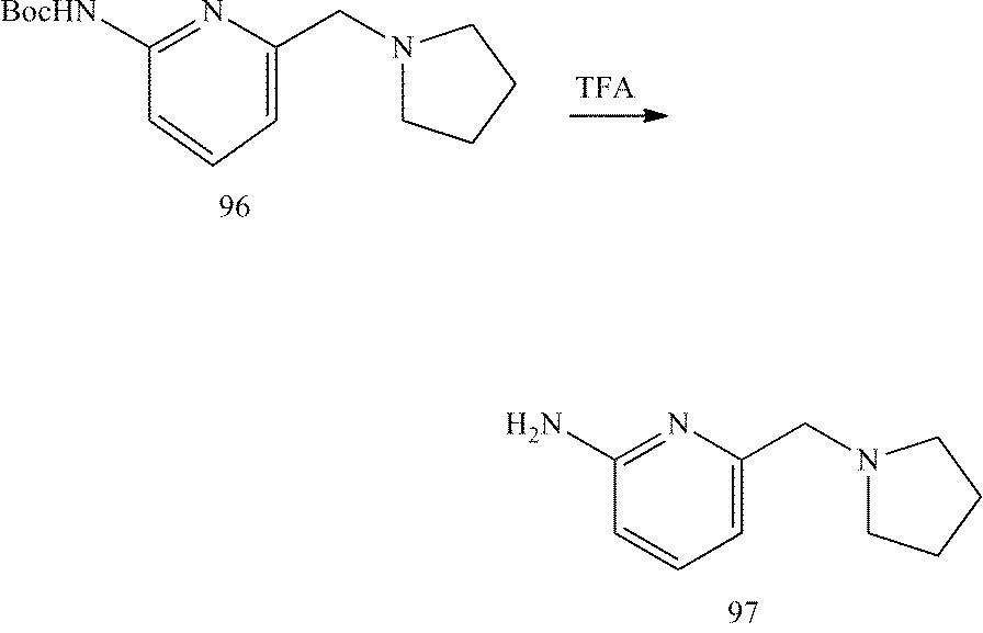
C1(N)=NC(CN2CCCC2)=CC=C1.C1([BocHN])=NC(CN2CCCC2)=CC=C1
